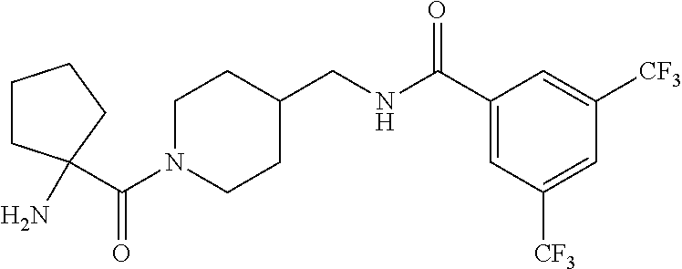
C(N1CCC(CNC(C2=CC([CF3])=CC([CF3])=C2)=O)CC1)(=O)C1(N)CCCC1
